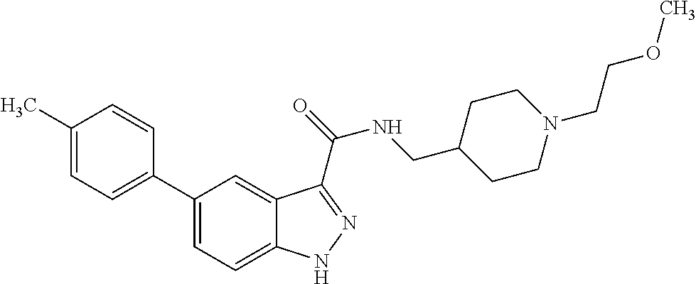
C1(C2=CC=C(C)C=C2)=CC=C2C(=C1)C(C(=O)NCC1CCN(CCOC)CC1)=NN2
